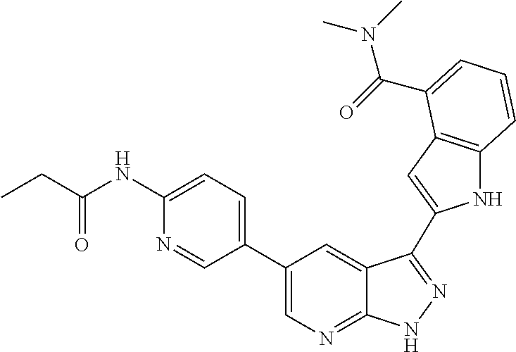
C1(C2=CN=C3C(=C2)C(C2=CC4=C(N2)C=CC=C4C(=O)N(C)C)=NN3)=CC=C(NC(=O)CC)N=C1
